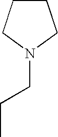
C(CC)N1CCCC1
